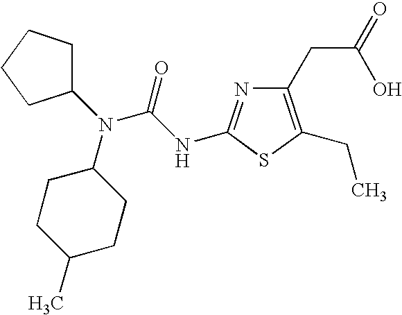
C1(CC(O)=O)=C(CC)SC(NC(N(C2CCC(C)CC2)C2CCCC2)=O)=N1
